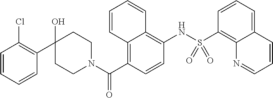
C1(O)(C2=C(Cl)C=CC=C2)CCN(C(=O)C2=C3C(=C(NS(C4=C5C(=CC=C4)C=CC=N5)(=O)=O)C=C2)C=CC=C3)CC1
